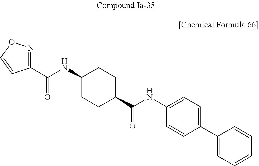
C1(C(NC2CCC(C(NC3=CC=C(C4=CC=CC=C4)C=C3)=O)CC2)=O)=NOC=C1
